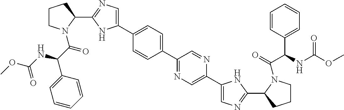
C1(C2=CN=C(C3CCCN3C(C(C3=CC=CC=C3)NC(OC)=O)=O)N2)=CC=C(C2=NC=C(C3=CN=C(C4CCCN4C(C(C4=CC=CC=C4)NC(OC)=O)=O)N3)N=C2)C=C1
